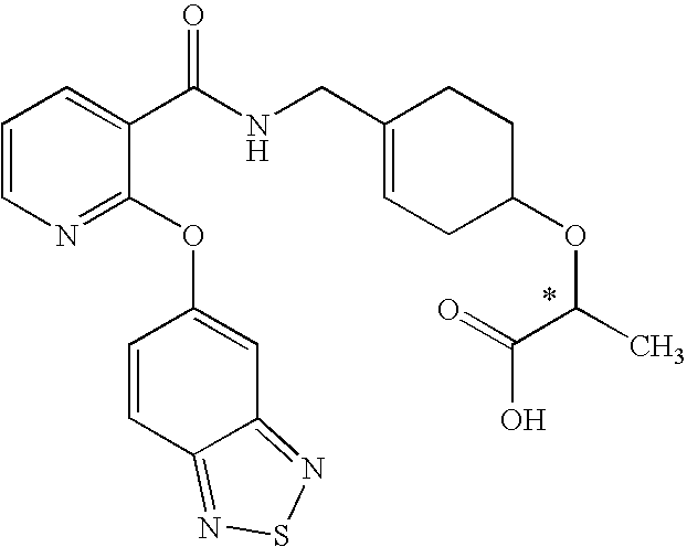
C1=CN=C(OC2=CC3=NSN=C3C=C2)C(C(NCC2=CCC(OC(C(O)=O)C)CC2)=O)=C1
